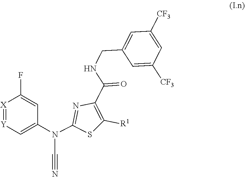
N(C#N)(C1=NC(C(NCC2=CC([CF3])=CC([CF3])=C2)=O)=C([R1])S1)C1=C[Y]=[X]C(F)=C1
